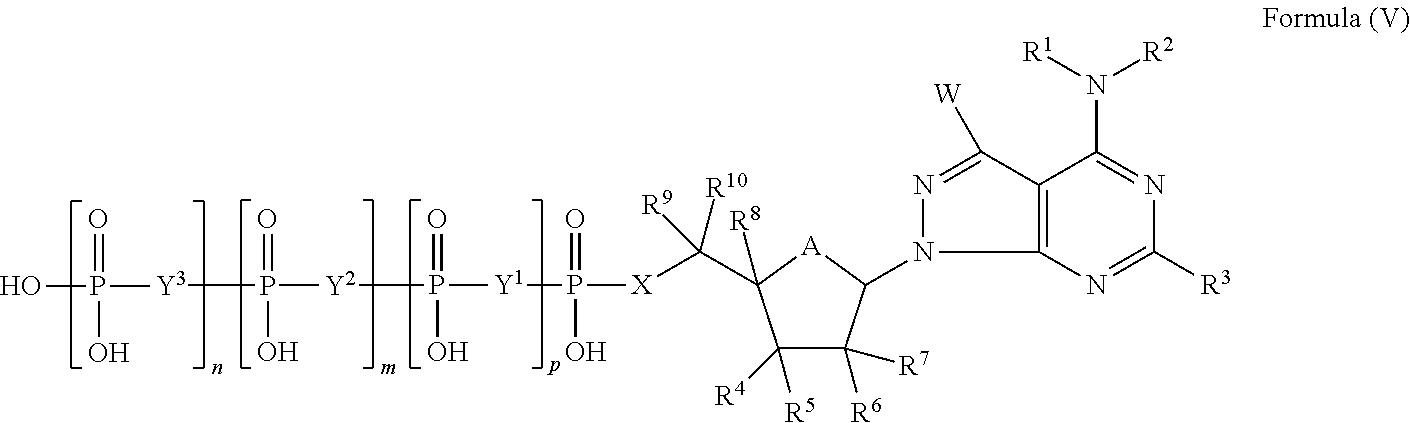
C1([R3])=NC2=C(C([W])=NN2C2C([R6])([R7])C([R5])([R4])C([R8])(C([X]P(=O)([Y1]P([Y2]P([Y3]P(O)(=O)O)(O)=O)(O)=O)O)([R9])[R10])[A]2)C(N([R1])[R2])=N1
